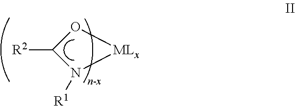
O1C([R2])N([R1])[MLx]1
